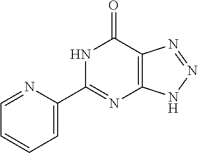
C1=C(C2=NC3=C(C(=O)N2)N=NN3)N=CC=C1
